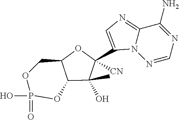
O1C2C(OP(=O)(O)OC2)C(O)(C)C1([CN])C1=CN=C2C(N)=NC=NN21
